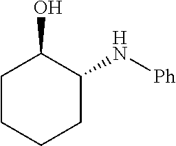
C1CCCC(N[Ph])C1O
